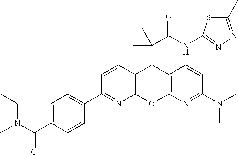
N(C(C1=CC=C(C2=NC3=C(C=C2)C(C(C(NC2=NN=C(C)S2)=O)(C)C)C2=C(O3)N=C(N(C)C)C=C2)C=C1)=O)(C)CC
